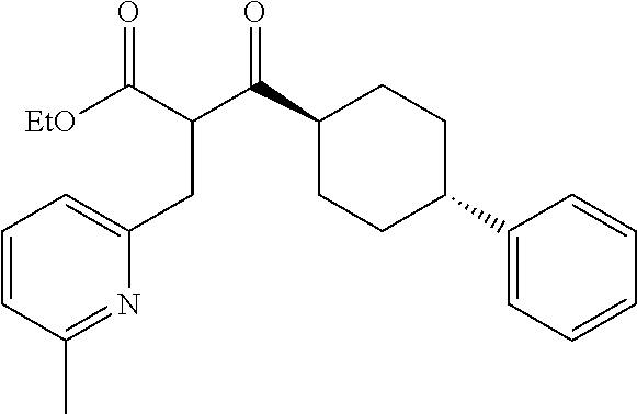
C1(C(C(CC2=CC=CC(C)=N2)C(=O)[EtO])=O)CCC(C2=CC=CC=C2)CC1
